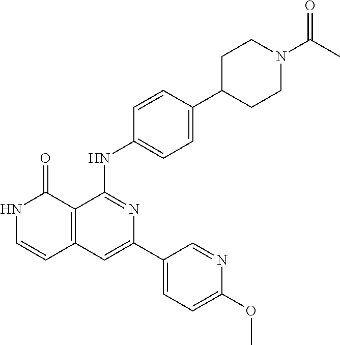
C1=CC(NC2=NC(C3=CC=C(OC)N=C3)=CC3=C2C(=O)NC=C3)=CC=C1C1CCN(C(C)=O)CC1
